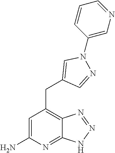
C1=C(N)N=C2C(=C1CC1=CN(C3=CN=CC=C3)N=C1)N=NN2
